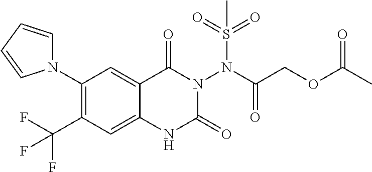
C1(N2C=CC=C2)=C(C(F)(F)F)C=C2C(=C1)C(=O)N(N(C(COC(C)=O)=O)S(=O)(=O)C)C(=O)N2
